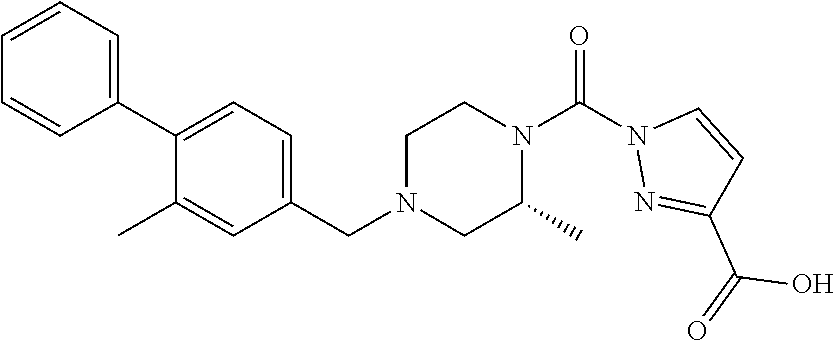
C1(C2=CC=CC=C2)=CC=C(CN2CCN(C(N3N=C(C(=O)O)C=C3)=O)C(C)C2)C=C1C
